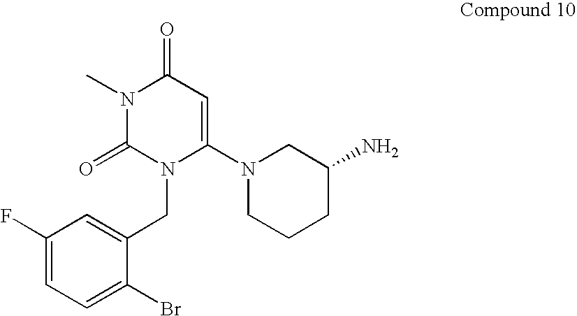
C1=C(CN2C(N3CCCC(N)C3)=CC(=O)N(C)C2=O)C(Br)=CC=C1F
